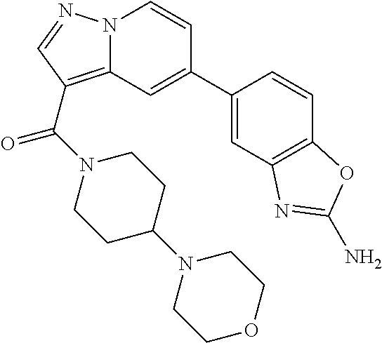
C1(C2=CC3=C(C(N4CCC(N5CCOCC5)CC4)=O)C=NN3C=C2)=CC2=C(C=C1)OC(N)=N2
